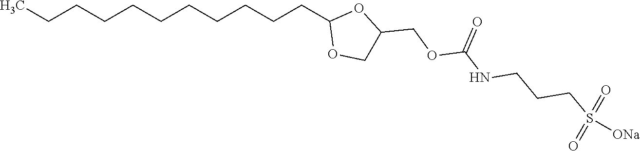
CCCCCCCCCCCC1OCC(COC(NCCCS(=O)(=O)[ONa])=O)O1
